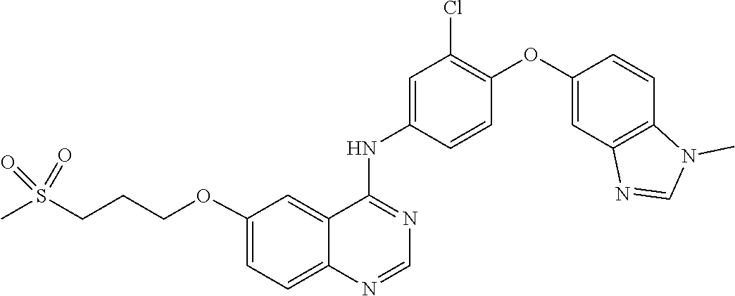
C1=CC(NC2=NC=NC3=CC=C(OCCCS(C)(=O)=O)C=C23)=CC(Cl)=C1OC1=CC2=C(C=C1)N(C)C=N2
